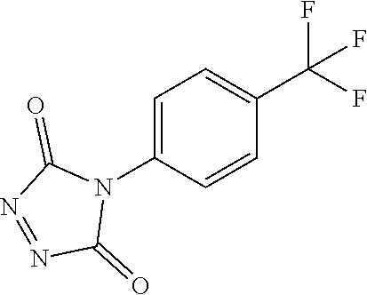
C1=C(N2C(=O)N=NC2=O)C=CC(C(F)(F)F)=C1
